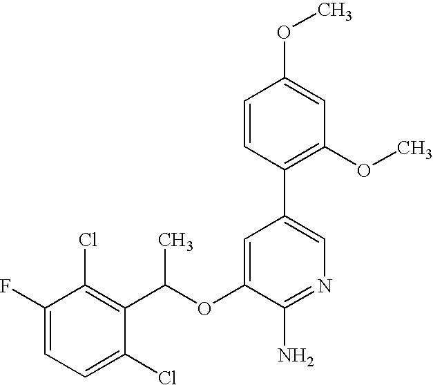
FC1=CC=C(Cl)C(C(OC2=CC(C3=C(OC)C=C(OC)C=C3)=CN=C2N)C)=C1Cl
